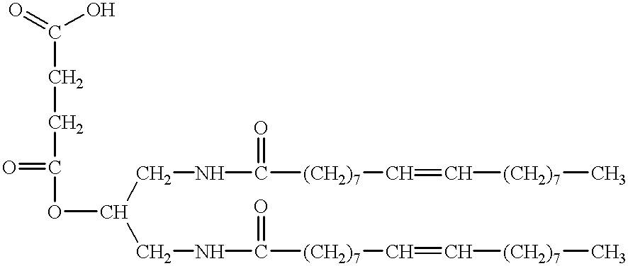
O(C(CNC([(CH2)7]C=C[(CH2)7]C)=O)CNC([(CH2)7]C=C[(CH2)7]C)=O)C(CCC(O)=O)=O
